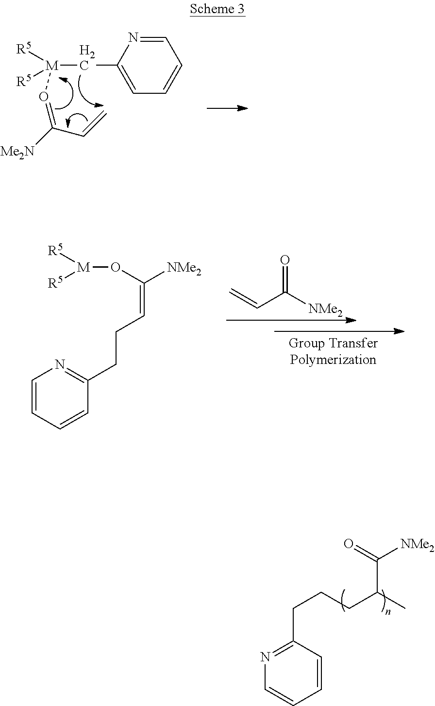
C1=NC(C[M]([R5])([R5])O=C([Me2N])C=C)=CC=C1.C1=CC=CC(CCC=C([NMe2])O[M]([R5])[R5])=N1.C=CC([NMe2])=O.C1=CC(CCCC(C)C([NMe2])=O)=NC=C1
